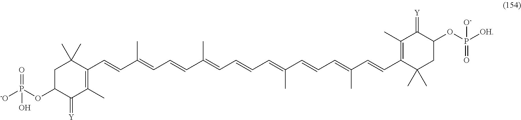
C1C(OP([-O])(=O)O)C(=[Y])C(C)=C(C=CC(=CC=CC(=CC=CC=C(C=CC=C(C=CC2=C(C)C(=[Y])C(OP([OH])(=O)[O-])CC2(C)C)C)C)C)C)C1(C)C
